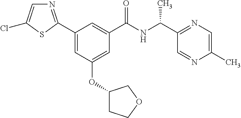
C1(C2=NC=C(Cl)S2)=CC(OC2CCOC2)=CC(C(NC(C2=NC=C(C)N=C2)C)=O)=C1
